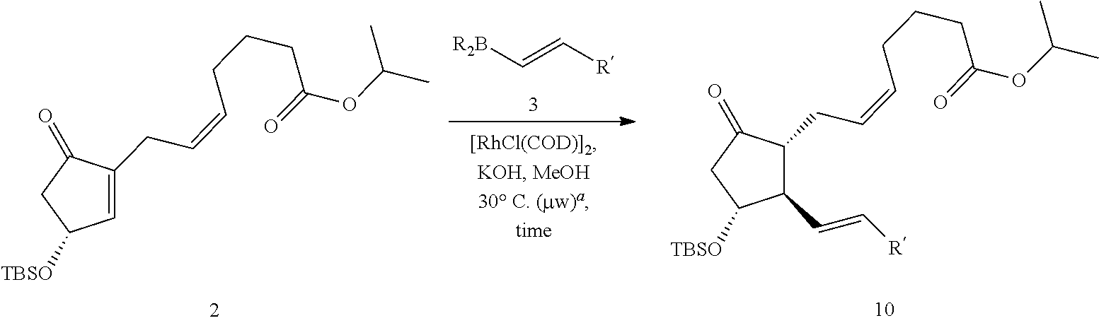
C1=C(CC=CCCCC(OC(C)C)=O)C(=O)CC1[TBSO].[R2B]C=C[R].C1(C=C[R])C([TBSO])CC(=O)C1CC=CCCCC(OC(C)C)=O
